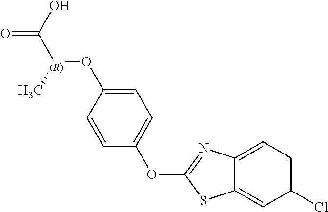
C1=CC(O[(R)](C(=O)O)C)=CC=C1OC1=NC2=CC=C(Cl)C=C2S1
